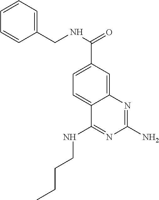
C(C1=CC=C2C(=C1)N=C(N)N=C2NCCCC)(=O)NCC1=CC=CC=C1
